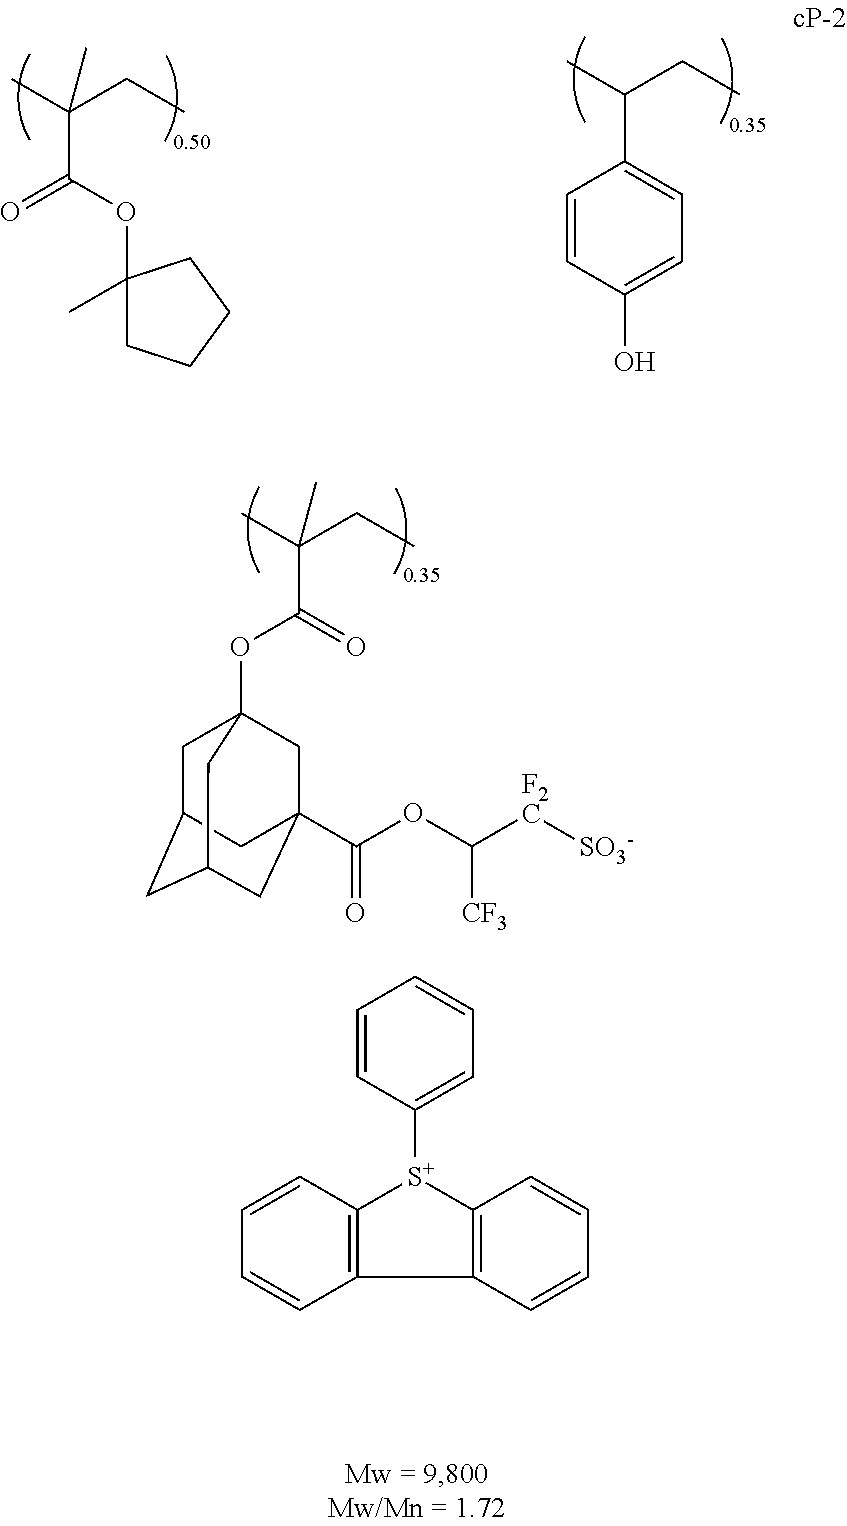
C1=CC(O)=CC=C1C(C)CC.O(C(C(C)(C)CC)=O)C1(C)CCCC1.O=C(C(C)(C)CC)OC12CC3CC(CC(C(OC([F2C][SO3-])[CF3])=O)(C1)C3)C2.C1=CC([S+]2C3=C(C4=C2C=CC=C4)C=CC=C3)=CC=C1
